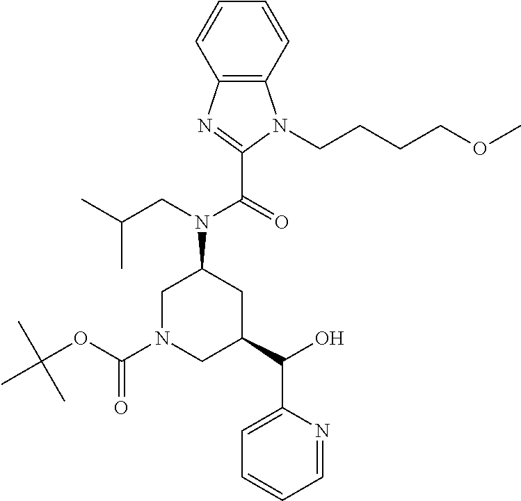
C1N(C(=O)OC(C)(C)C)CC(C(O)C2=CC=CC=N2)CC1N(C(C1=NC2=C(C=CC=C2)N1CCCCOC)=O)CC(C)C
